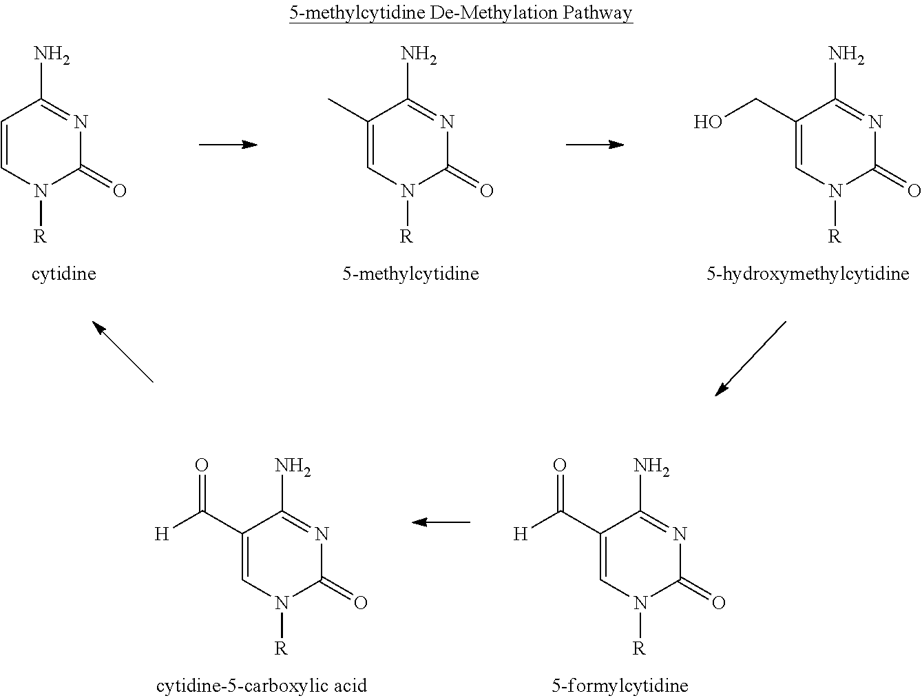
C1(CO)=CN([R])C(=O)N=C1N.C1(C)=CN([R])C(=O)N=C1N.C1=CN([R])C(=O)N=C1N.C1(C([H])=O)=CN([R])C(=O)N=C1N.C1(C([H])=O)=CN([R])C(=O)N=C1N
